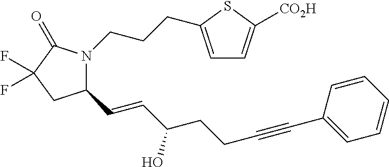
C(CC#CC1=CC=CC=C1)C(O)C=CC1N(CCCC2=CC=C([CO2H])S2)C(=O)C(F)(F)C1
